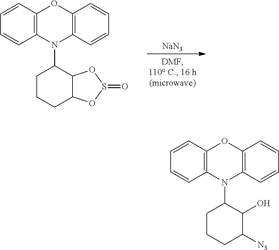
[NaN3].C12=C(C=CC=C1)OC1=C(N2C2CCCC3C2OS(=O)O3)C=CC=C1.C12=C(C=CC=C1)OC1=C(N2C2CCCC([N3])C2O)C=CC=C1
